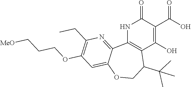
C12=C(NC(=O)C(C(O)=O)=C1O)C1=NC(CC)=C(OCCC[MeO])C=C1OCC2C(C)(C)C
